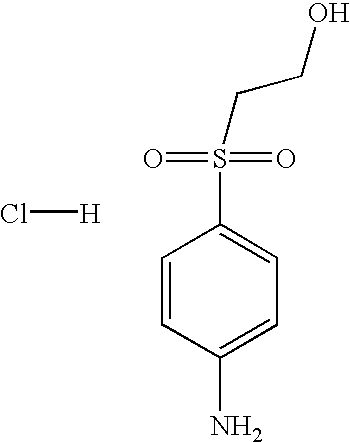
C1=CC(N)=CC=C1S(=O)(=O)CCO.Cl[H]
